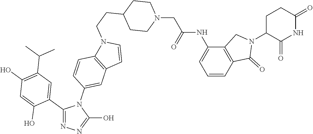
C1(C2=CC(C(C)C)=C(O)C=C2O)=NN=C(O)N1C1=CC2=C(C=C1)N(CCC1CCN(CC(=O)NC3=CC=CC4=C3CN(C3CCC(=O)NC3=O)C4=O)CC1)C=C2
